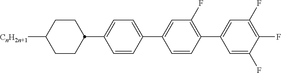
C1=CC(C2=CC(F)=C(C3=CC(F)=C(F)C(F)=C3)C=C2)=CC=C1C1CCC([CnH2n+1])CC1
